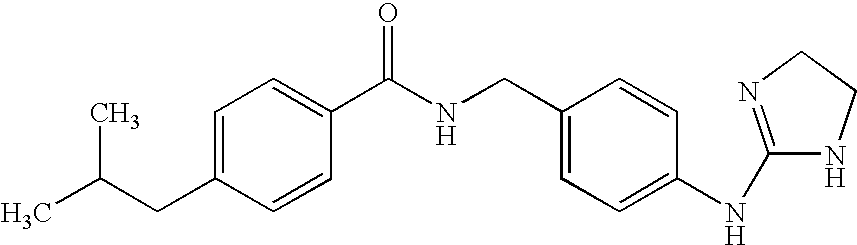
C1=C(CC(C)C)C=CC(C(NCC2=CC=C(NC3=NCCN3)C=C2)=O)=C1
